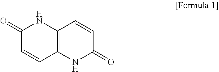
C1(=O)C=CC2=C(N1)C=CC(=O)N2
